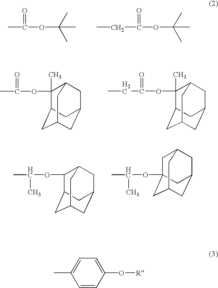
CC(OC(C)(C)C)=O.C(C(OC(C)(C)C)=O)C.CC(OC1(C)C2CC3CC(CC1C3)C2)=O.C(OC1(C)C2CC3CC(CC1C3)C2)(=O)CC.C(OC1C2CC3CC(CC1C3)C2)(C)C.C(OC12CC3CC(CC(C1)C3)C2)(C)C.CC1=CC=C(O[R])C=C1
